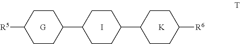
[R5]C1CCC(C2CCC(C3CCC([R6])CC3)CC2)CC1.I.[K]
